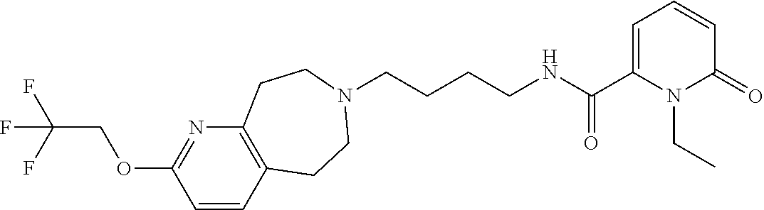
C(CCCNC(C1=CC=CC(=O)N1CC)=O)N1CCC2=C(N=C(OCC(F)(F)F)C=C2)CC1
